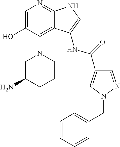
C1=C(O)C(N2CC(N)CCC2)=C2C(=N1)NC=C2NC(=O)C1=CN(CC2=CC=CC=C2)N=C1
